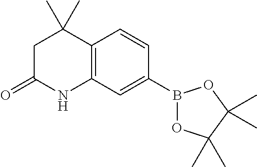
C12=C(C=CC(B3OC(C)(C)C(C)(C)O3)=C1)C(C)(C)CC(=O)N2
